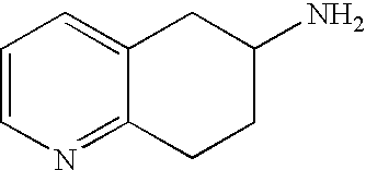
C1=CN=C2C(=C1)CC(N)CC2
